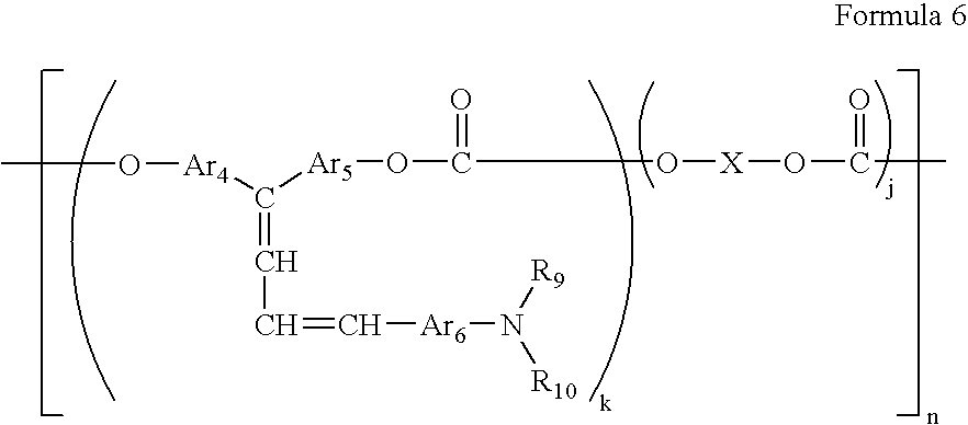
O([Ar4]C(=CC=C[Ar6]N([R9])[R10])[Ar5]OC(O[X]OC(=O)C)=O)C
